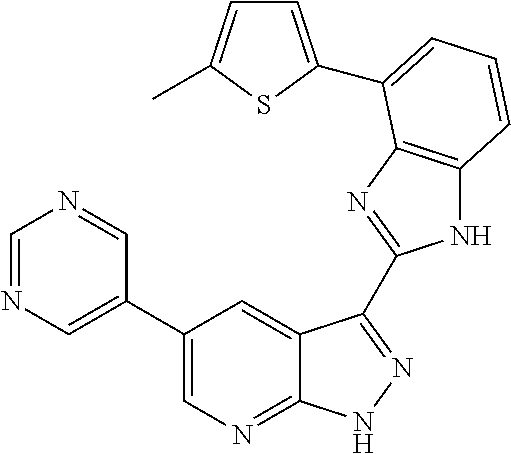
C1(C2=CN=CN=C2)=CN=C2C(=C1)C(C1=NC3=C(N1)C=CC=C3C1=CC=C(C)S1)=NN2
